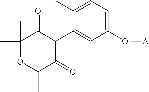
C1(C)(C)OC(C)C(=O)C(C2=CC(O[A])=CC=C2C)C1=O
